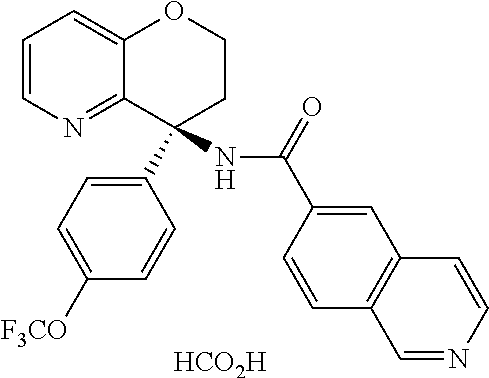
[HCO2H].C1=CN=C2C(=C1)OCCC2(C1=CC=C([F3CO])C=C1)NC(=O)C1=CC2=C(C=C1)C=NC=C2
